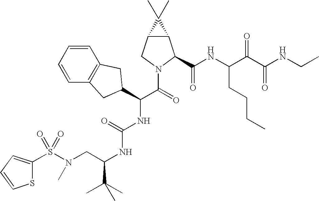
S(N(CC(NC(NC(C(=O)N1C(C(NC(C(C(NCC)=O)=O)CCCC)=O)C2C(C1)C2(C)C)C1CC2=C(C=CC=C2)C1)=O)C(C)(C)C)C)(=O)(=O)C1=CC=CS1
